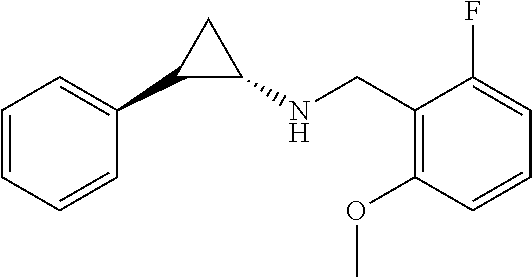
C1=CC=CC(C2C(NCC3=C(OC)C=CC=C3F)C2)=C1
